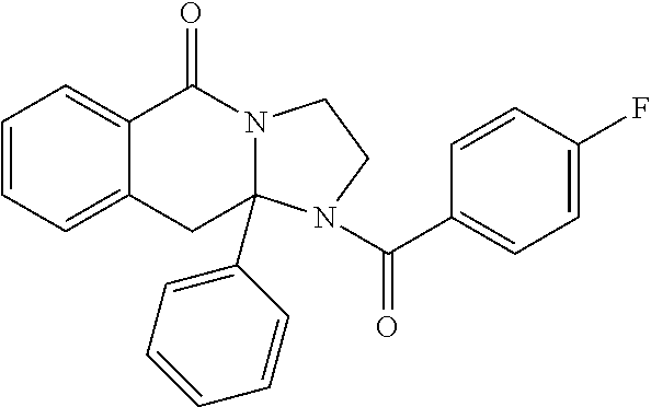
C1=CC=C2C(=C1)C(=O)N1C(C3=CC=CC=C3)(C2)N(C(C2=CC=C(F)C=C2)=O)CC1
